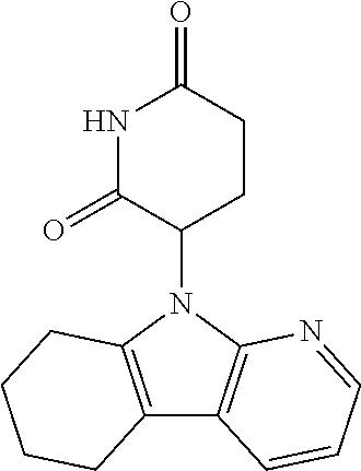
N1(C2CCC(=O)NC2=O)C2=C(C3=C1CCCC3)C=CC=N2
